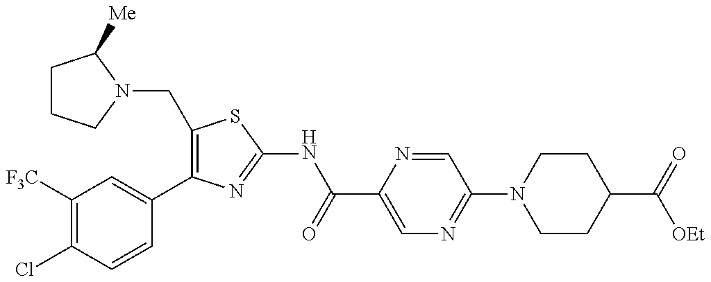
C1(CN2CCCC2[Me])=C(C2=CC([F3C])=C(Cl)C=C2)N=C(NC(C2=CN=C(N3CCC(C(=O)[OEt])CC3)C=N2)=O)S1
